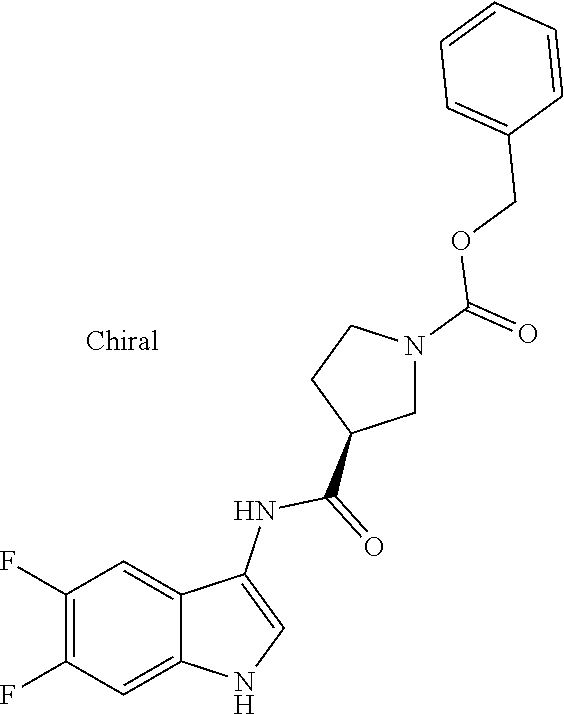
C1(F)=C(F)C=C2C(=C1)C(NC(=O)C1CN(C(=O)OCC3=CC=CC=C3)CC1)=CN2
